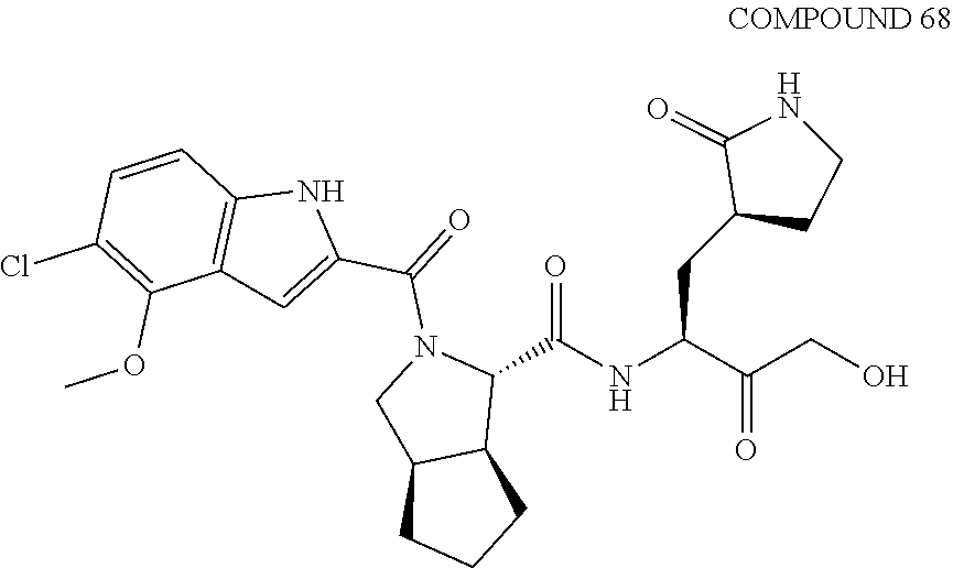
OCC(C(NC(C1N(C(=O)C2=CC3=C(N2)C=CC(Cl)=C3OC)CC2C1CCC2)=O)CC1CCNC1=O)=O
